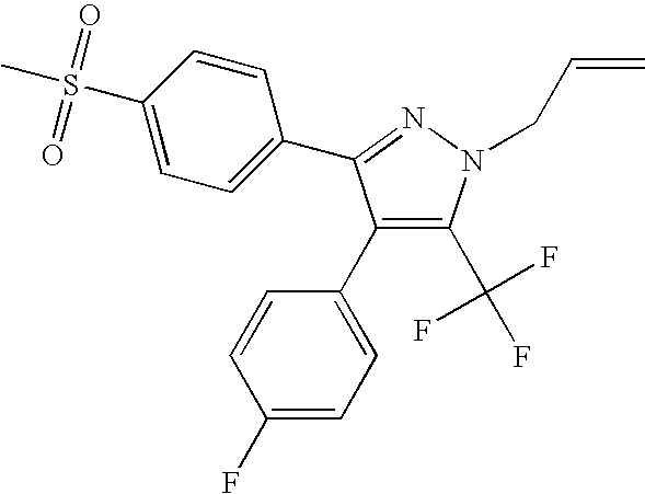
N1=C(C2=CC=C(S(C)(=O)=O)C=C2)C(C2=CC=C(F)C=C2)=C(C(F)(F)F)N1CC=C
